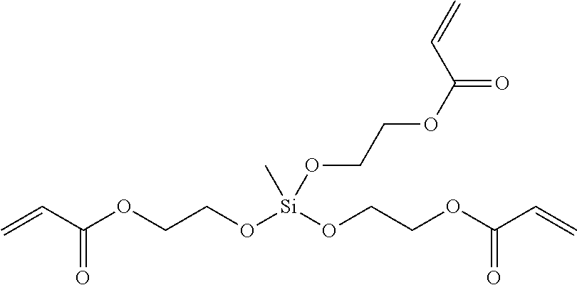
O([Si](C)(OCCOC(C=C)=O)OCCOC(C=C)=O)CCOC(C=C)=O
